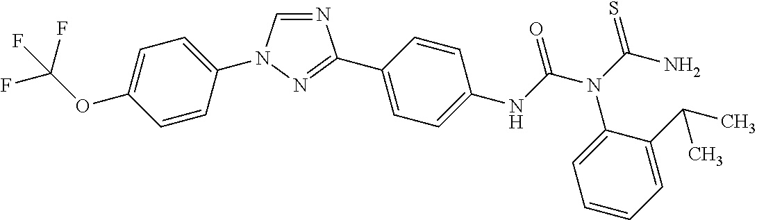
C1=C(N2C=NC(C3=CC=C(NC(N(C(N)=S)C4=CC=CC=C4C(C)C)=O)C=C3)=N2)C=CC(OC(F)(F)F)=C1
